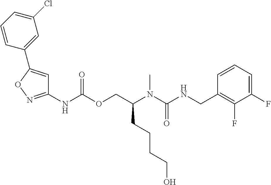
C1=CC(CNC(N(C(COC(NC2=NOC(C3=CC(Cl)=CC=C3)=C2)=O)CCCCO)C)=O)=C(F)C(F)=C1
